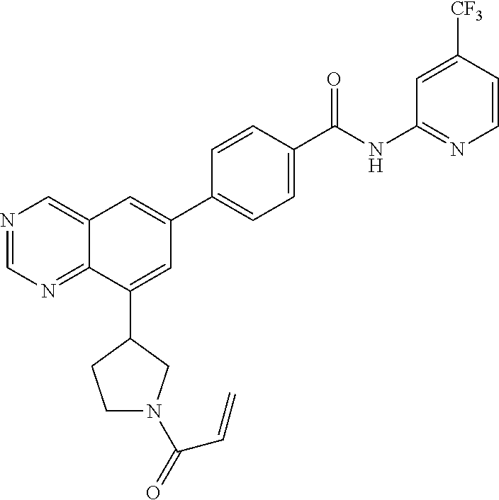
N1=CN=C2C(=C1)C=C(C1=CC=C(C(NC3=NC=CC([CF3])=C3)=O)C=C1)C=C2C1CCN(C(C=C)=O)C1
